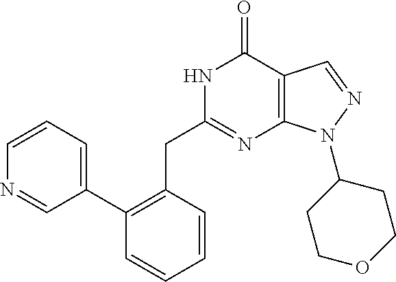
C1=CC(CC2=NC3=C(C(=O)N2)C=NN3C2CCOCC2)=C(C2=CC=CN=C2)C=C1
